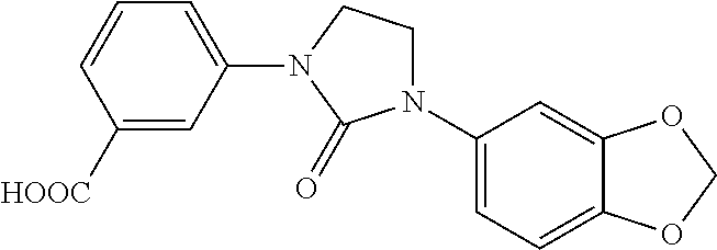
C1([HOOC])=CC(N2CCN(C3=CC=C4C(=C3)OCO4)C2=O)=CC=C1
